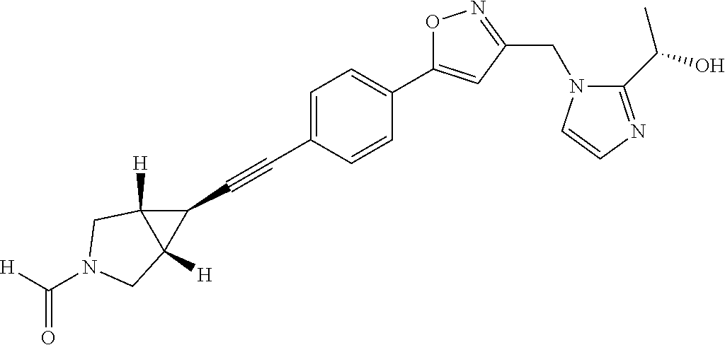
C1=C(C#CC2C3([H])C2([H])CN(C([H])=O)C3)C=CC(C2=CC(CN3C(C(O)C)=NC=C3)=NO2)=C1
